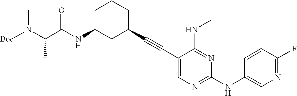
[Boc]N(C(C(NC1CC(C#CC2=CN=C(NC3=CN=C(F)C=C3)N=C2NC)CCC1)=O)C)C
